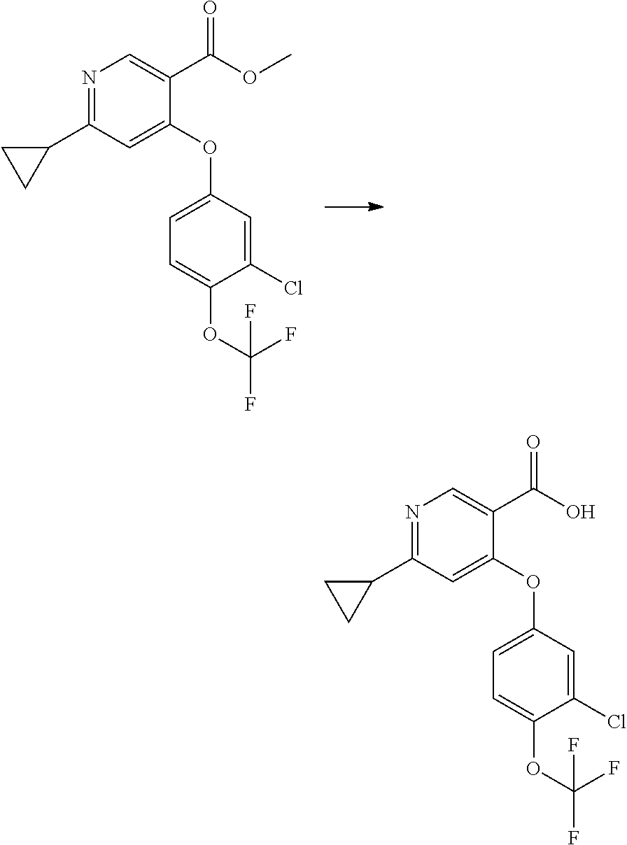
O(C1=CC(C2CC2)=NC=C1C(OC)=O)C1=CC=C(OC(F)(F)F)C(Cl)=C1.O(C1=CC(C2CC2)=NC=C1C(O)=O)C1=CC=C(OC(F)(F)F)C(Cl)=C1
